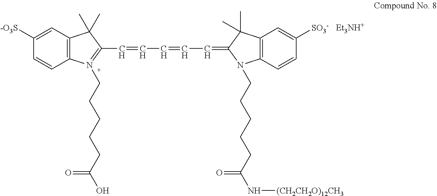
C12=C(C=C([-O3S])C=C1)C(C)(C)C(C=CC=CC=C1C(C)(C)C3=C(C=CC([SO3-])=C3)N1CCCCCC(N[(CH2CH2O)12CH3])=O)=N2CCCCCC(O)=O.[Et3NH+]
